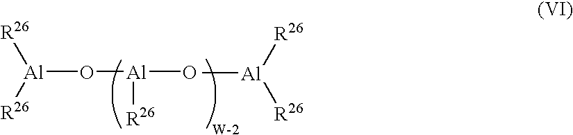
[Al](O[Al](O)[R26])([R26])[R26].C[Al]([R26])[R26]
